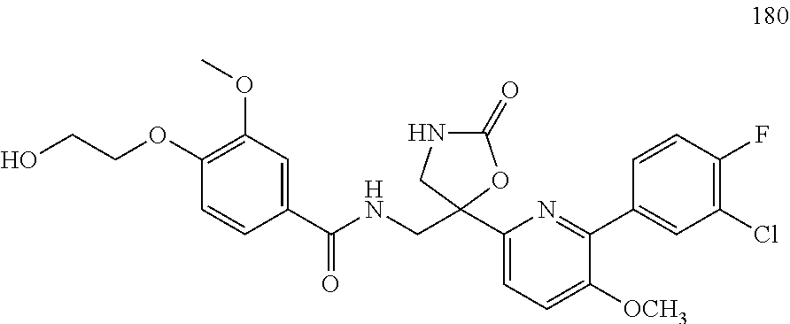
C1(OC)=C(OCCO)C=CC(C(NCC2(C3=CC=C([OCH3])C(C4=CC(Cl)=C(F)C=C4)=N3)OC(=O)NC2)=O)=C1
